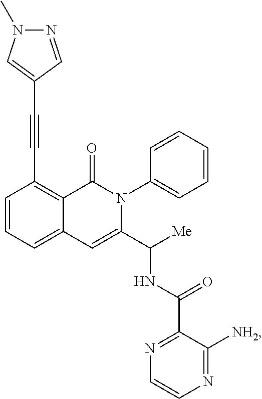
C1=CC=C2C(=C1C#CC1=CN(C)N=C1)C(=O)N(C1=CC=CC=C1)C(C([Me])NC(C1=NC=CN=C1[NH2])=O)=C2
